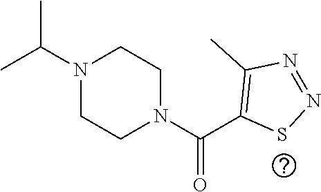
N1(C(C)C)CCN(C(C2=C(C)N=NS2)=O)CC1
